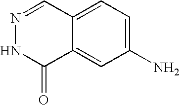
C1(N)=CC=C2C(=C1)C(=O)NN=C2
